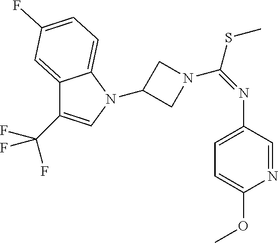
C1(N2C=C(C(F)(F)F)C3=CC(F)=CC=C32)CN(C(=NC2=CC=C(OC)N=C2)SC)C1
